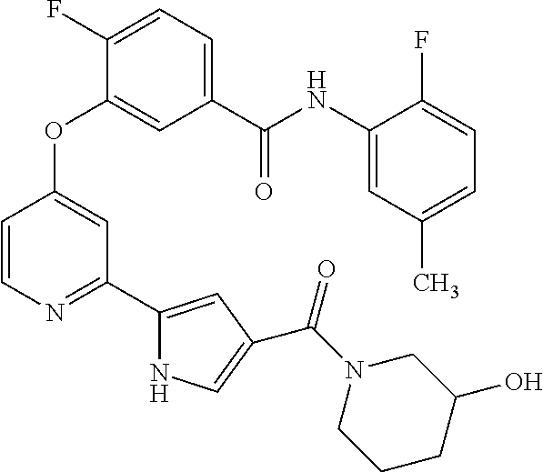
C1(C(NC2=CC(C)=CC=C2F)=O)=CC=C(F)C(OC2=CC(C3=CC(C(=O)N4CCCC(O)C4)=CN3)=NC=C2)=C1
